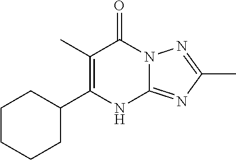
C1(C2CCCCC2)=C(C)C(=O)N2C(=NC(C)=N2)N1
